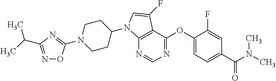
N1=CN=C(OC2=CC=C(C(N(C)C)=O)C=C2F)C2=C1N(C1CCN(C3=NC(C(C)C)=NO3)CC1)C=C2F
